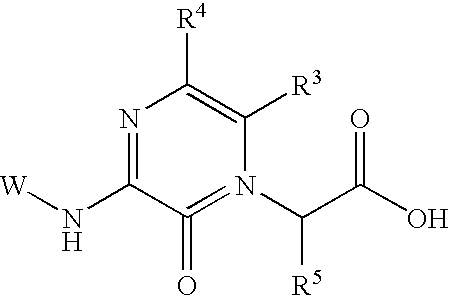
N1=C(N[W])C(=O)=N(C(C(O)=O)[R5])C([R3])=C1[R4]
